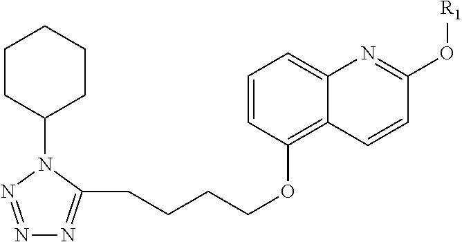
C1CC(N2N=NN=C2CCCCOC2=C3C(=CC=C2)N=C(O[R1])C=C3)CCC1
